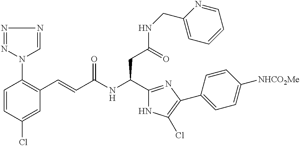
C1=CC(Cl)=CC(C=CC(NC(C2=NC(C3=CC=C([NHCO2Me])C=C3)=C(Cl)N2)CC(NCC2=CC=CC=N2)=O)=O)=C1N1N=NN=C1
